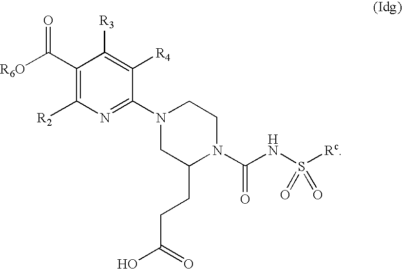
C1(C([R6O])=O)=C([R2])N=C(N2CC(CCC(O)=O)N(C(NS([Rc])(=O)=O)=O)CC2)C([R4])=C1[R3]
